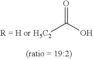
[R = H or H5C2]C(O)=O
